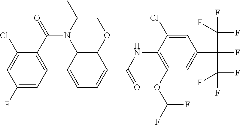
C1(F)=CC=C(C(=O)N(CC)C2=C(OC)C(C(NC3=C(OC(F)F)C=C(C(F)(C(F)(F)F)C(F)(F)F)C=C3Cl)=O)=CC=C2)C(Cl)=C1
